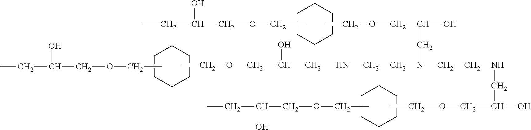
C1CCCCC1.CCOCC(CC)O.C1CCCCC1.CCOCC(CC)O.C1CCCCC1.CCOCC(O)CN(CCNCC(O)COCC)CCNCC(COCC)O.CCOCC(CC)O
